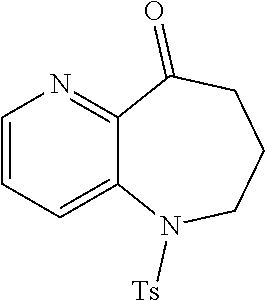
C1=CC=C2C(=N1)C(=O)CCCN2[Ts]
